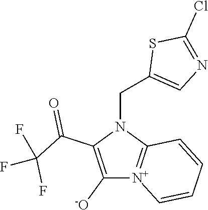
C1([-O])=C(C(C(F)(F)F)=O)N(CC2=CN=C(Cl)S2)C2=[N+]1C=CC=C2
